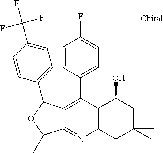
C1(C2=C3C(=NC4=C2C(O)CC(C)(C)C4)C(C)OC3C2=CC=C(C(F)(F)F)C=C2)=CC=C(F)C=C1
